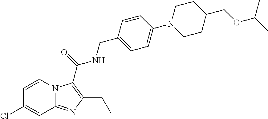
C1=C(Cl)C=CN2C1=NC(CC)=C2C(NCC1=CC=C(N2CCC(COC(C)C)CC2)C=C1)=O
